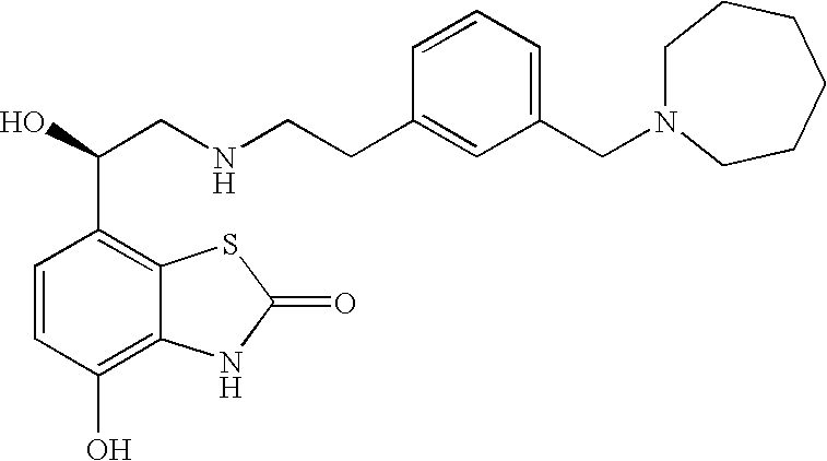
C1=CC(O)=C2C(=C1C(O)CNCCC1=CC(CN3CCCCCC3)=CC=C1)SC(=O)N2
